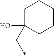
C1C(O)(C*)CCCC1
